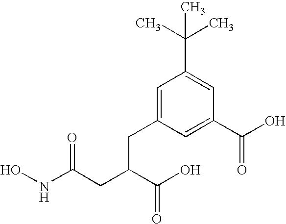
ONC(CC(C(O)=O)CC1=CC(C(C)(C)C)=CC(C(O)=O)=C1)=O
